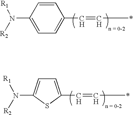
C1=CC(N([R2])[R1])=CC=C1C=C*.N([R2])([R1])C1=CC=C(C=C*)S1
